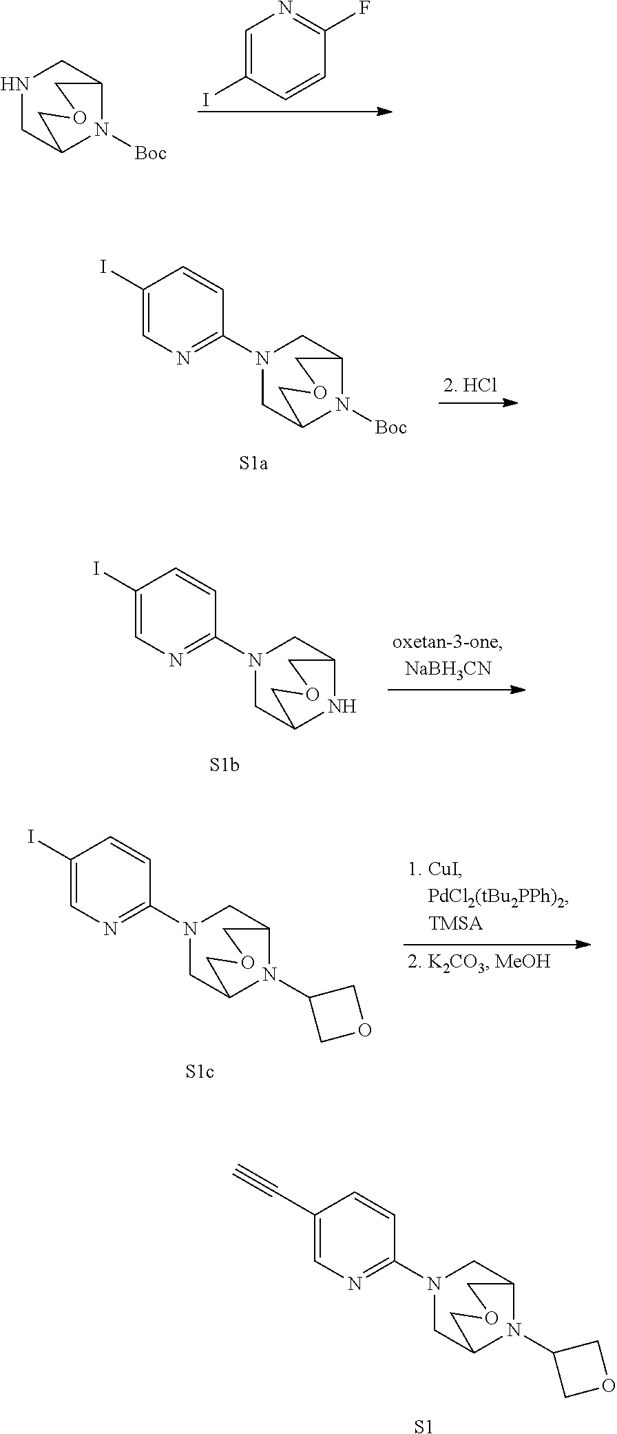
C1(C#C)=CN=C(N2CC3N(C4COC4)C(C2)COC3)C=C1.[S1].C1=C(I)C=CC(F)=N1.N1CC2N([Boc])C(C1)COC2.C1(I)=CN=C(N2CC3N([Boc])C(C2)COC3)C=C1.C1(I)=CN=C(N2CC3NC(C2)COC3)C=C1.C1(I)=CN=C(N2CC3N(C4COC4)C(C2)COC3)C=C1
